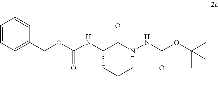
C(C(NNC(OC(C)(C)C)=O)=O)(NC(OCC1=CC=CC=C1)=O)CC(C)C
